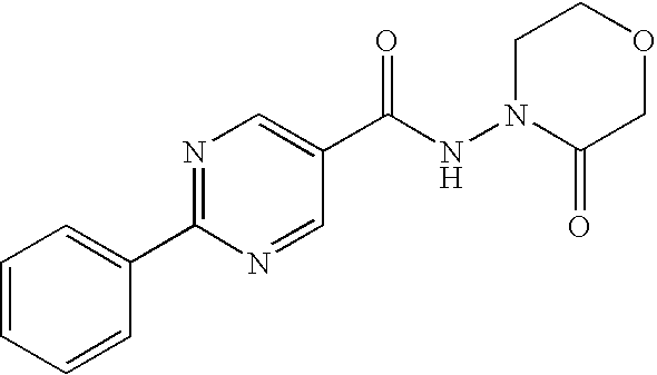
N1=C(C2=CC=CC=C2)N=CC(C(NN2CCOCC2=O)=O)=C1
